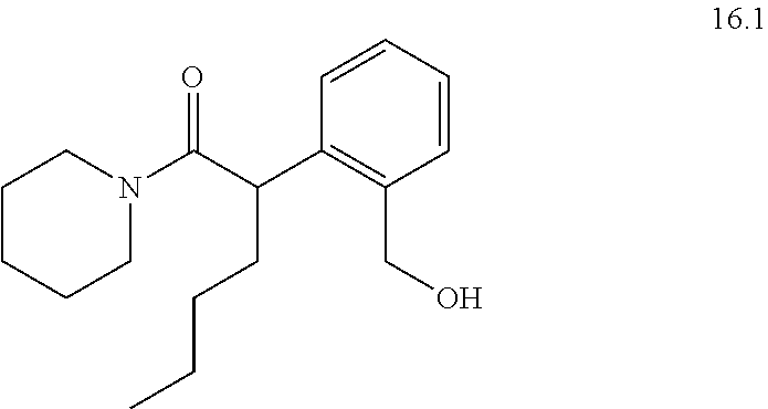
C1CCCN(C(C(C2=C(CO)C=CC=C2)CCCC)=O)C1
